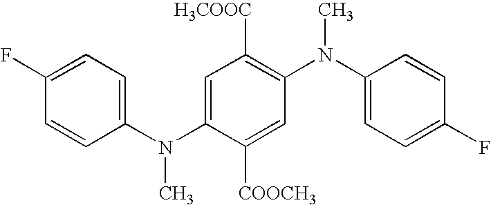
C1=CC(N(C)C2=CC([H3COOC])=C(N(C3=CC=C(F)C=C3)C)C=C2[COOCH3])=CC=C1F
